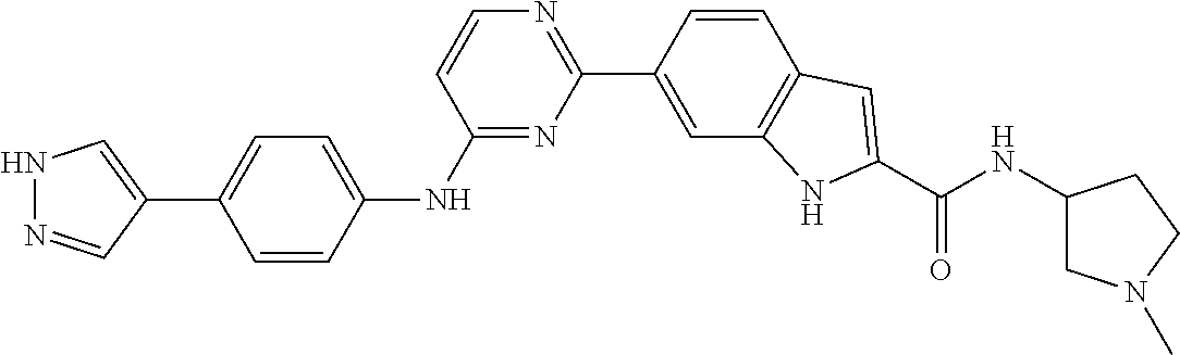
C1=CC(C2=NC=CC(NC3=CC=C(C4=CNN=C4)C=C3)=N2)=CC2=C1C=C(C(NC1CN(C)CC1)=O)N2
